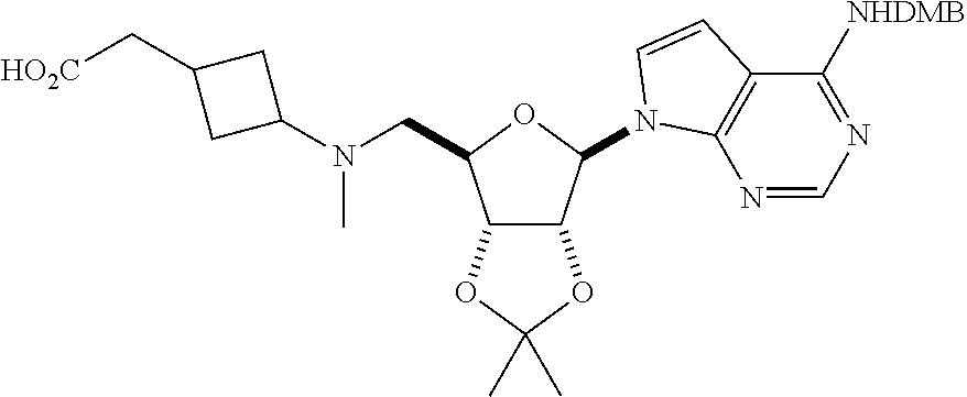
C12C(C(N3C4=C(C([NHDMB])=NC=N4)C=C3)OC1CN(C1CC(C[HO2C])C1)C)OC(C)(C)O2
